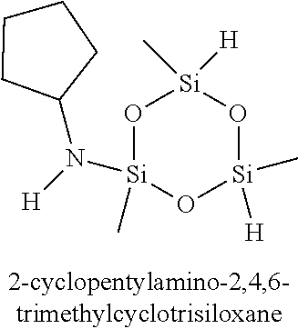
O1[Si](C)(N([H])C2CCCC2)O[Si]([H])(C)O[Si]1(C)[H]
